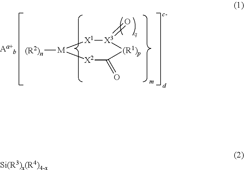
[(R2)n][M]1[X1][X3](=O)[(R1)p]C(=O)[X2]1.[Si(R3)x(R4)4-x]
